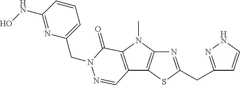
N1=C(CC2=NNC=C2)SC2=C1N(C)C1=C2C=NN(CC2=CC=CC(NO)=N2)C1=O
